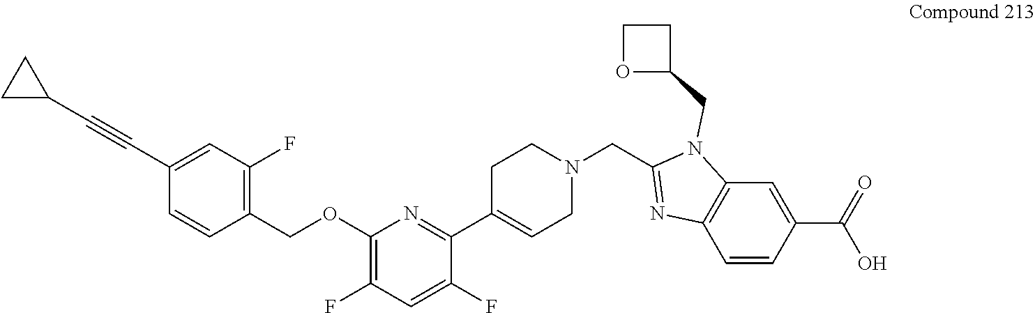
C1=C(C#CC2CC2)C=CC(COC2=C(F)C=C(F)C(C3=CCN(CC4=NC5=C(C=C(C(=O)O)C=C5)N4CC4CCO4)CC3)=N2)=C1F
